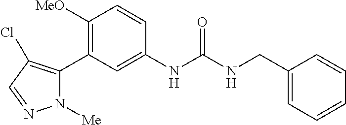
C1([MeO])=C(C2=C(Cl)C=NN2[Me])C=C(NC(NCC2=CC=CC=C2)=O)C=C1
